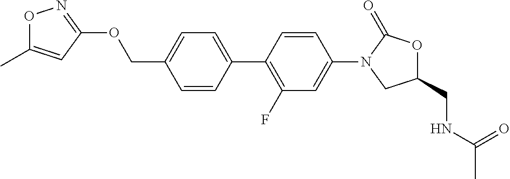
C1=CC(COC2=NOC(C)=C2)=CC=C1C1=C(F)C=C(N2CC(CNC(C)=O)OC2=O)C=C1
